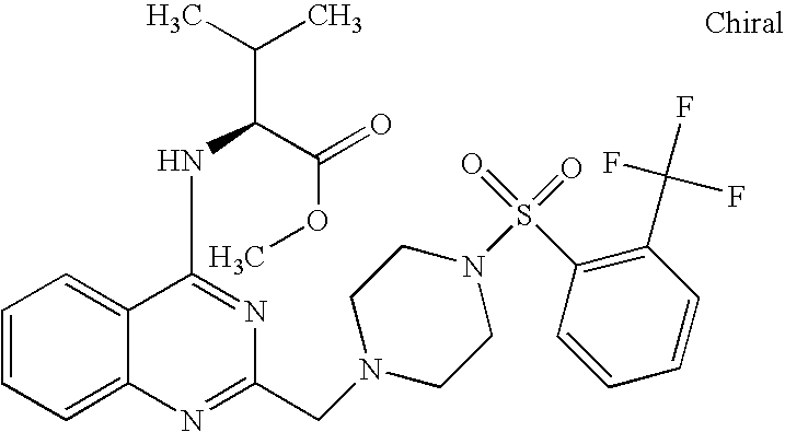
C1=CC=C2C(=C1)C(NC(C(OC)=O)C(C)C)=NC(CN1CCN(S(C3=C(C(F)(F)F)C=CC=C3)(=O)=O)CC1)=N2
